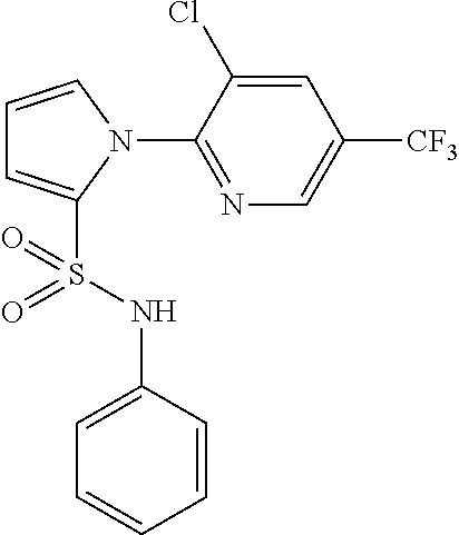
C1=CN(C2=NC=C([CF3])C=C2Cl)C(S(NC2=CC=CC=C2)(=O)=O)=C1
